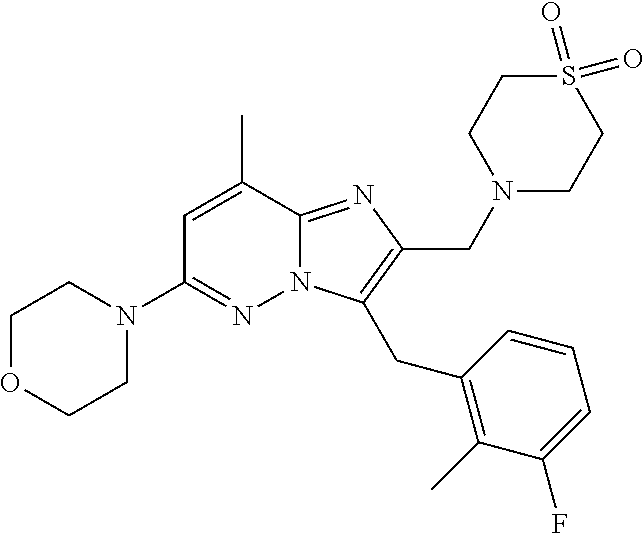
C1OCCN(C2=NN3C(=NC(CN4CCS(=O)(=O)CC4)=C3CC3=C(C)C(F)=CC=C3)C(C)=C2)C1
